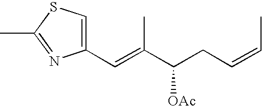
C(CC(C(=CC1=CSC(C)=N1)C)[OAc])=CC
